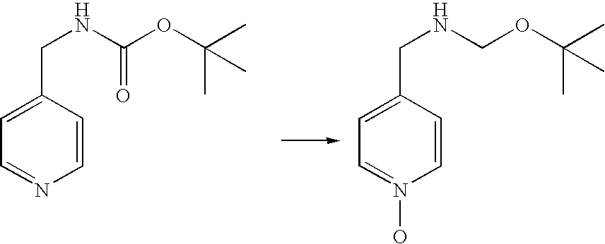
C1=C(CNC(OC(C)(C)C)=O)C=CN=C1.C1=C(CNCOC(C)(C)C)C=CN(O)=C1
